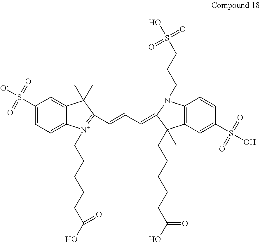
C1(S([O-])(=O)=O)=CC=C2C(=C1)C(C)(C)C(C=CC=C1N(CCCS(O)(=O)=O)C3=C(C1(C)CCCCCC(=O)O)C=C(S(O)(=O)=O)C=C3)=[N+]2CCCCCC(O)=O
